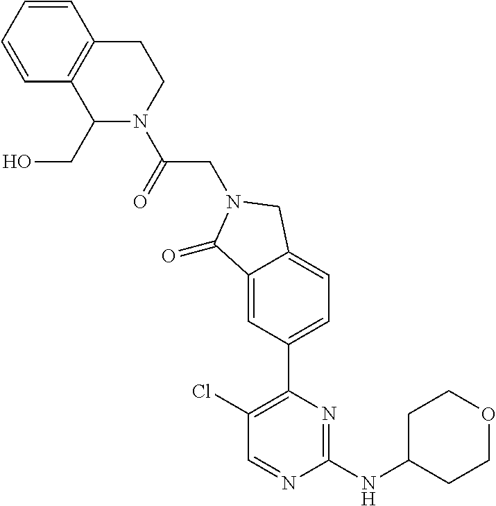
C1(Cl)=C(C2=CC=C3C(=C2)C(=O)N(CC(N2C(CO)C4=C(C=CC=C4)CC2)=O)C3)N=C(NC2CCOCC2)N=C1
